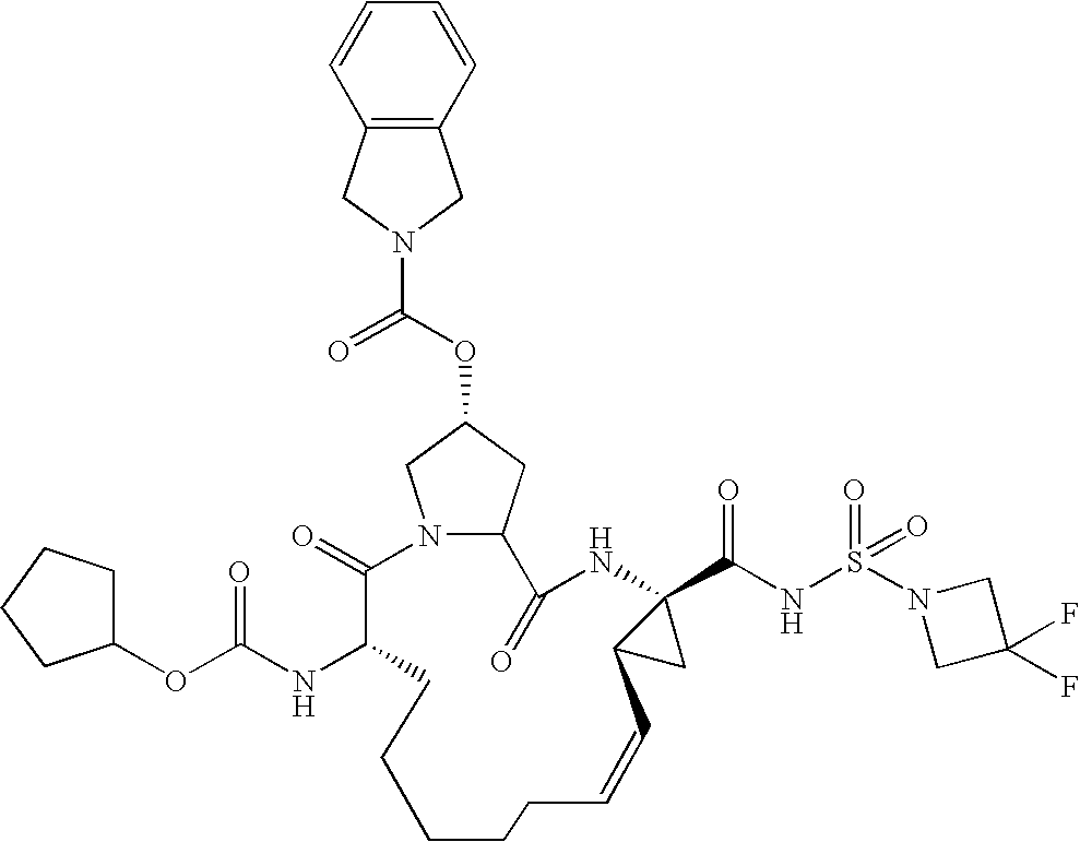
N12CC(OC(=O)N3CC4=C(C3)C=CC=C4)CC1C(=O)NC1(C(NS(N3CC(F)(F)C3)(=O)=O)=O)C(C1)C=CCCCCCC(NC(OC1CCCC1)=O)C2=O
